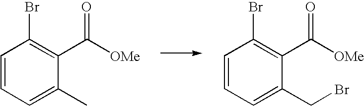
C1=CC=C(C)C(C([OMe])=O)=C1Br.C1=CC=C(CBr)C(C([OMe])=O)=C1Br
